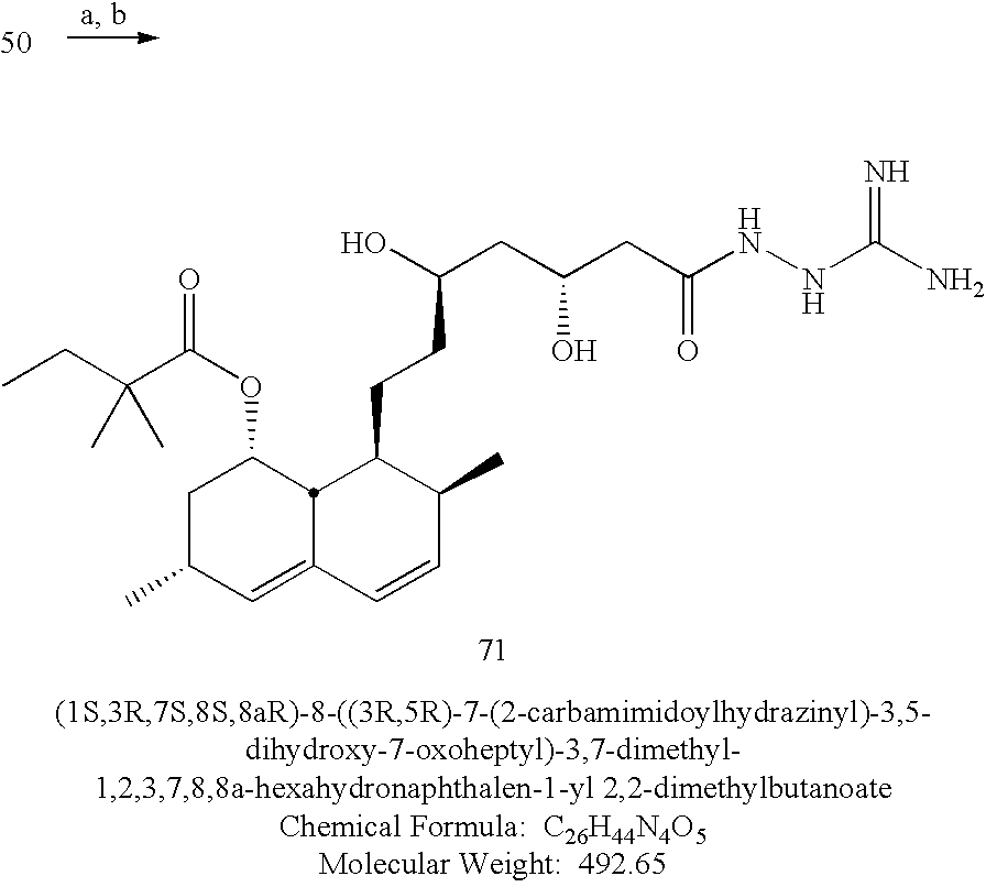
CCC(C(OC1CC(C)C=C2C=CC(C)C(CCC(O)CC(CC(=O)NNC(N)=N)O)C12)=O)(C)C
